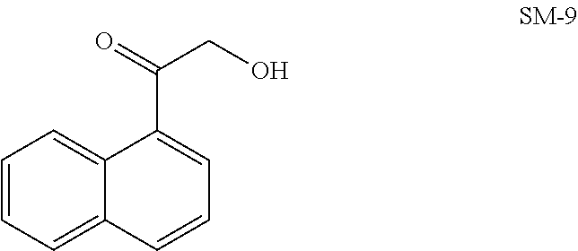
C1=CC=C2C(=C1)C(C(=O)CO)=CC=C2
